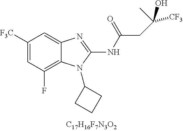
C1([CF3])=CC(F)=C2C(=C1)N=C(NC(CC([CF3])(C)O)=O)N2C1CCC1
